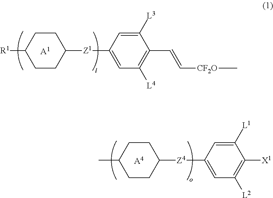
C1CC([R1])CCC1[Z1]C1=CC([L4])=C(C=C[CF2O]C)C([L3])=C1.[A1].C1CC(C)CCC1[Z4]C1=CC([L2])=C([X1])C([L1])=C1.[A4]
